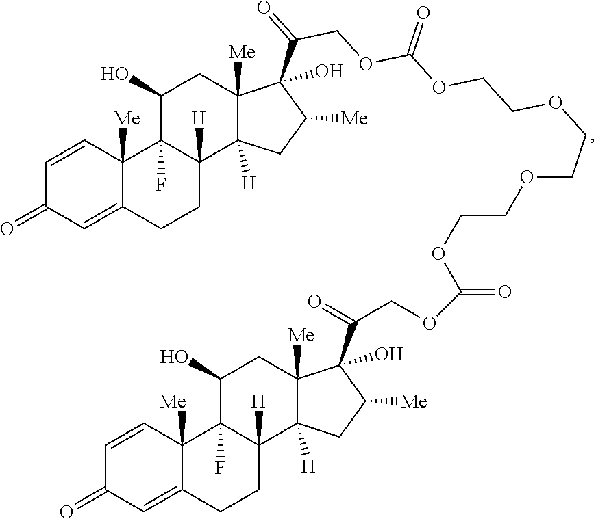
C1=CC2([Me])C(=CC1=O)CCC1([H])C2(F)C(O)CC2([Me])C1([H])CC([Me])C2(C(=O)COC(OCCOCCOCCOC(=O)OCC(=O)C1(O)C2([Me])C([H])(C3([H])CCC4=CC(=O)C=CC4([Me])C3(F)C(O)C2)CC1[Me])=O)O
